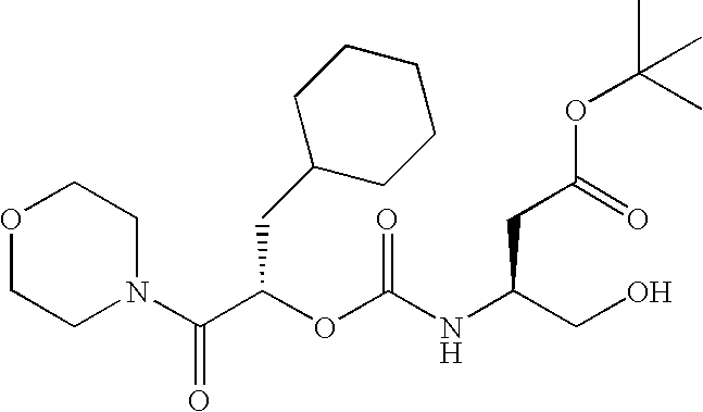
O1CCN(C(C(OC(NC(CO)CC(=O)OC(C)(C)C)=O)CC2CCCCC2)=O)CC1
